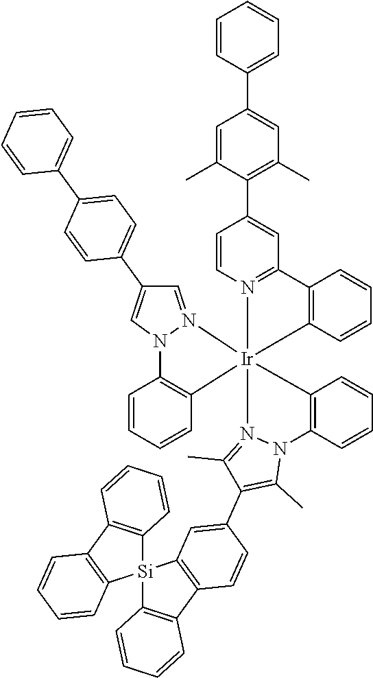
C1=CC=CC2=C1N1N(=CC(C3=CC=C(C4=CC=CC=C4)C=C3)=C1)[Ir]213(C2=C(C=CC=C2)N2N1=C(C)C(C1=CC4=C(C=C1)C1=C([Si]45C4=C(C6=C5C=CC=C6)C=CC=C4)C=CC=C1)=C2C)C1=C(C=CC=C1)C1=N3C=CC(C2=C(C)C=C(C3=CC=CC=C3)C=C2C)=C1
